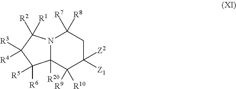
N12C([R20])(C([R9])([R10])C([Z1])([Z2])CC1([R8])[R7])C([R6])([R5])C([R3])([R4])C2([R1])[R2]
